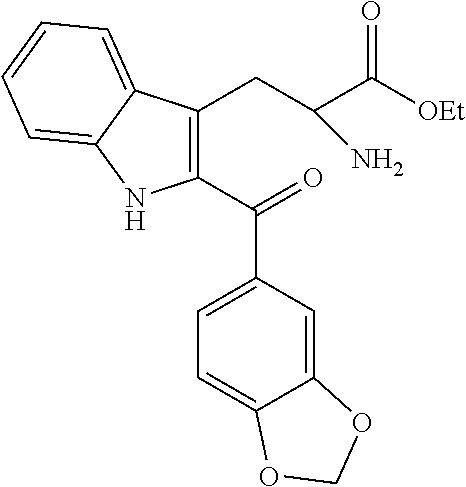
C12=CC(C(C3=C(CC(C(=O)[OEt])N)C4=CC=CC=C4N3)=O)=CC=C1OCO2
